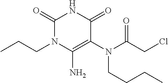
C1(=O)N(CCC)C(N)=C(N(C(=O)CCl)CCCC)C(=O)N1
